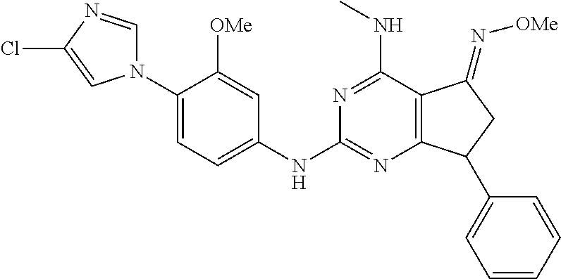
C1(N2C=NC(Cl)=C2)=CC=C(NC2=NC3=C(C(NC)=N2)C(=N[OMe])CC3C2=CC=CC=C2)C=C1[OMe]
